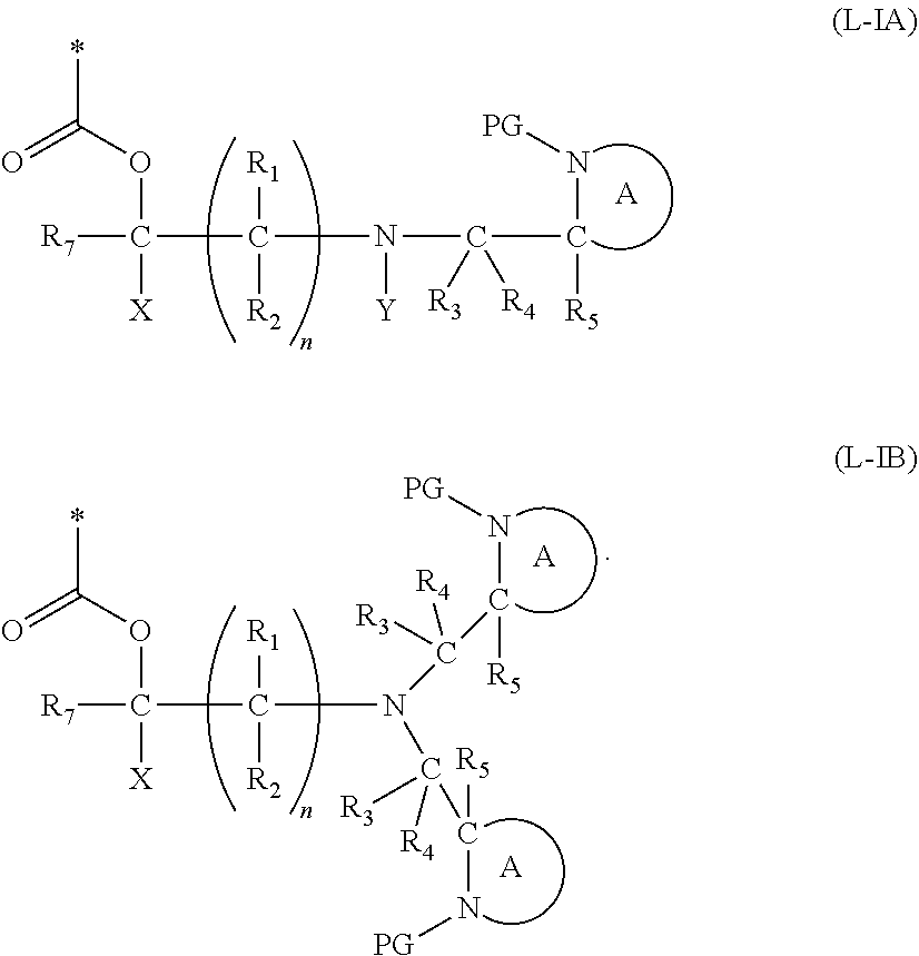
N(C(C([R5])N[PG])([R3])[R4])(C(C([R7])(OC(=O)*)[X])([R1])[R2])[Y].[A].[A].C(C([R5])N[PG])(N(C(C([R7])(OC(=O)*)[X])([R1])[R2])C(C(N[PG])[R5])([R3])[R4])([R4])[R3].[A]
